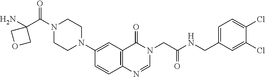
C1=CC2=C(C=C1N1CCN(C(=O)C3(N)COC3)CC1)C(=O)N(CC(NCC1=CC=C(Cl)C(Cl)=C1)=O)C=N2
